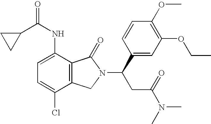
C1=C(NC(=O)C2CC2)C2=C(C(Cl)=C1)CN(C(C1=CC(OCC)=C(OC)C=C1)CC(N(C)C)=O)C2=O
